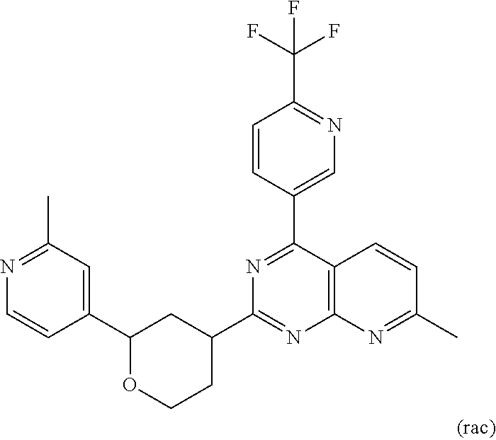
C1(C2=CC(C)=NC=C2)OCCC(C2=NC3=C(C(C4=CN=C(C(F)(F)F)C=C4)=N2)C=CC(C)=N3)C1
